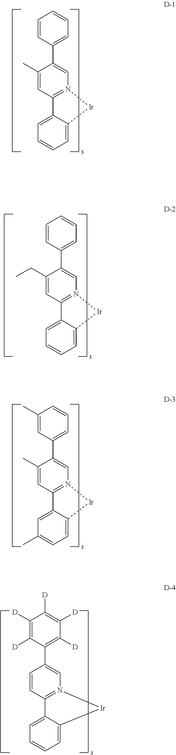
C1=CC(C2=CN3=C(C=C2C)C2=CC=CC=C2[Ir]3)=CC=C1.C1=CC(C2=CN3=C(C=C2CC)C2=CC=CC=C2[Ir]3)=CC=C1.C1(C)=CC(C2=CN3=C(C=C2C)C2=CC(C)=CC=C2[Ir]3)=CC=C1.C1([D])=C([D])C(C2=CN3=C(C=C2)C2=CC=CC=C2[Ir]3)=C([D])C([D])=C1[D]
